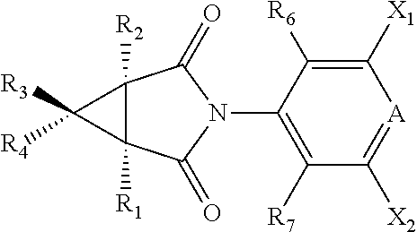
C1([X1])=C([R6])C(N2C(=O)C3([R2])C([R1])(C2=O)C3([R3])[R4])=C([R7])C([X2])=[A]1
